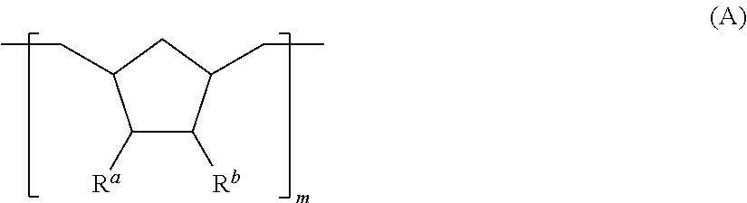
C1([Ra])C([Rb])C(CC)CC1CC
